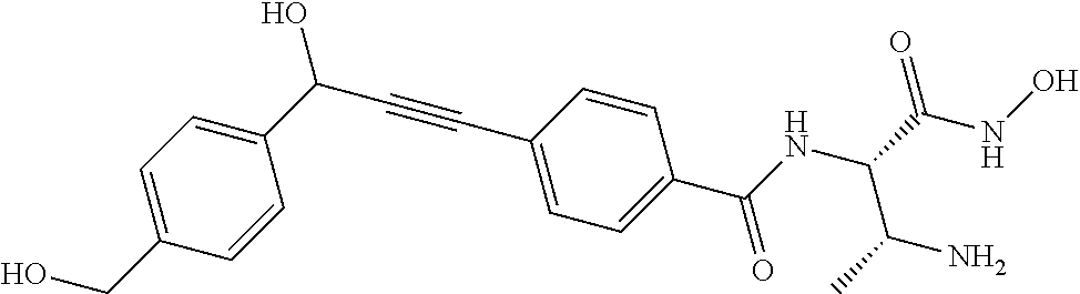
C(C1=CC=C(C(C#CC2=CC=C(C(NC(C(NO)=O)C(N)C)=O)C=C2)O)C=C1)O
